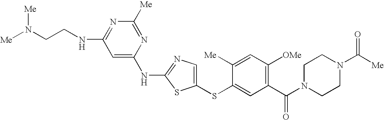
N(C1=NC=C(SC2=CC(C(N3CCN(C([Me])=O)CC3)=O)=C([OMe])C=C2[Me])S1)C1=CC(NCCN([Me])[Me])=NC([Me])=N1
